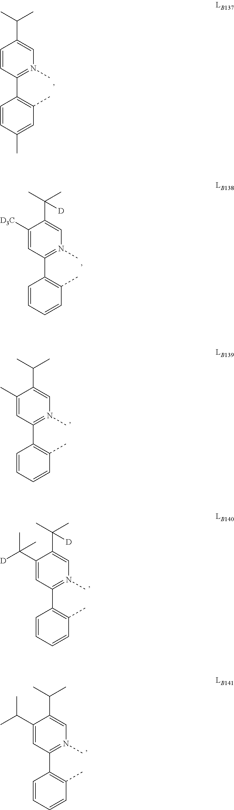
C1=CC(C)=CC(C)=C1C1=N(C)C=C(C(C)C)C=C1.C1=CC=CC(C)=C1C1=N(C)C=C(C(C)(C)[D])C([D3C])=C1.C1=CC=CC(C)=C1C1=N(C)C=C(C(C)C)C(C)=C1.C1=CC=CC(C)=C1C1=N(C)C=C(C(C)(C)[D])C(C([D])(C)C)=C1.C1=CC=CC(C)=C1C1=N(C)C=C(C(C)C)C(C(C)C)=C1
